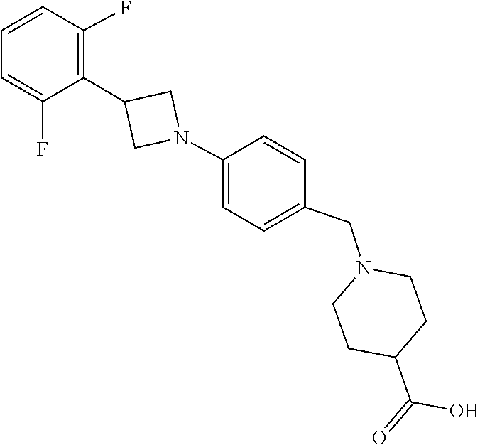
C1(C(O)=O)CCN(CC2=CC=C(N3CC(C4=C(F)C=CC=C4F)C3)C=C2)CC1
